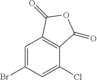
C1=C(Br)C=C(Cl)C2=C1C(=O)OC2=O
